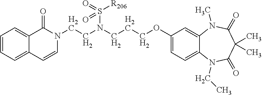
C(CN(CCCOC1=CC=C2C(=C1)N(C)C(=O)C(C)(C)C(=O)N2CC)S([R206])(=O)=O)N1C(=O)C2=CC=CC=C2C=C1
